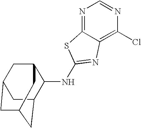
N1=C2C(=C(Cl)N=C1)N=C(NC1C3CC4CC(CC1C4)C3)S2
